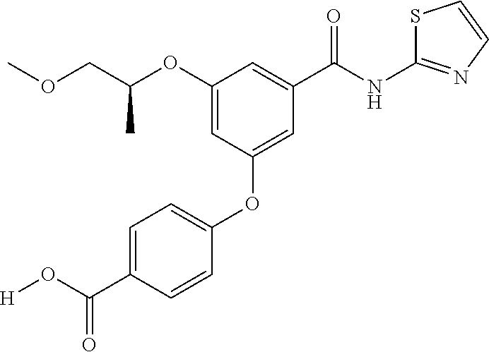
C1(OC(COC)C)=CC(OC2=CC=C(C(=O)O[H])C=C2)=CC(C(NC2=NC=CS2)=O)=C1
